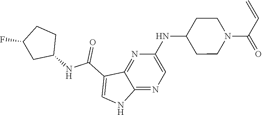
N(C1CCN(C(C=C)=O)CC1)C1=CN=C2C(=N1)C(C(NC1CCC(F)C1)=O)=CN2
